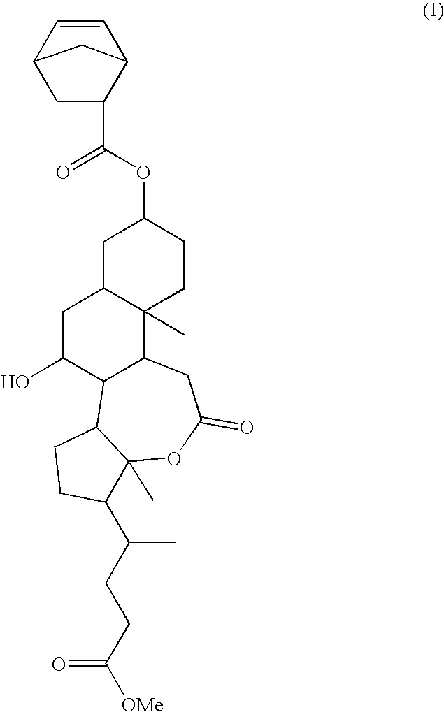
C1C2C(C)(CCC1OC(=O)C1CC3C=CC1C3)C1C(C(O)C2)C2C(C)(OC(=O)C1)C(C(CCC([OMe])=O)C)CC2
